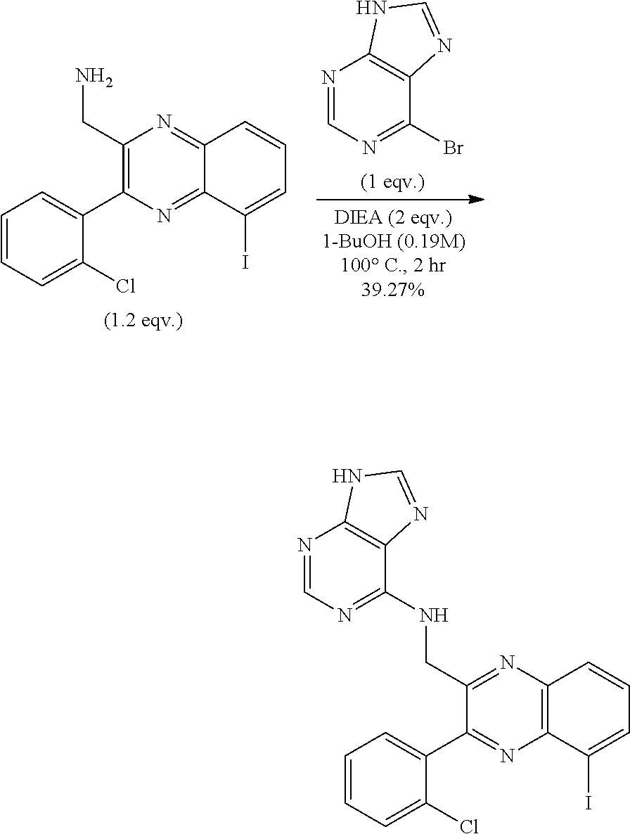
BrC1=NC=NC2=C1N=CN2.NCC1=C(C2=CC=CC=C2Cl)N=C2C(=N1)C=CC=C2I.N(CC1=NC2=C(N=C1C1=CC=CC=C1Cl)C(I)=CC=C2)C1=NC=NC2=C1N=CN2
